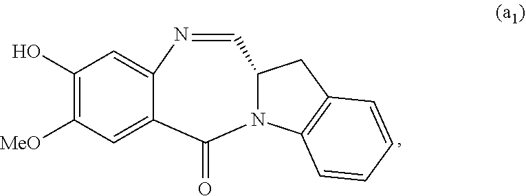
C12CC3=C(C=CC=C3)N1C(=O)C1=CC([MeO])=C(O)C=C1N=C2
